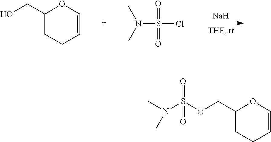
C1(COS(N(C)C)(=O)=O)CCC=CO1.C1(CO)CCC=CO1.[Na].CN(C)S(=O)(=O)Cl
